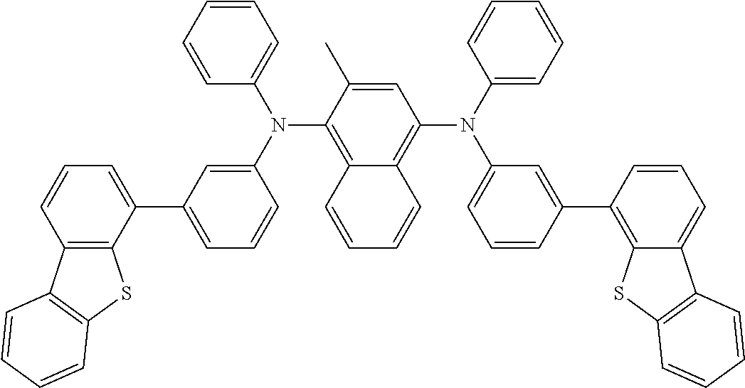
C12=C(N(C3=CC(C4=CC=CC5=C4SC4=C5C=CC=C4)=CC=C3)C3=CC=CC=C3)C(C)=CC(N(C3=CC=CC=C3)C3=CC=CC(C4=C5C(=CC=C4)C4=C(S5)C=CC=C4)=C3)=C1C=CC=C2
